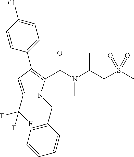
C1(C2=C(C(N(C(CS(C)(=O)=O)C)C)=O)N(CC3=CC=CC=C3)C(C(F)(F)F)=C2)=CC=C(Cl)C=C1
